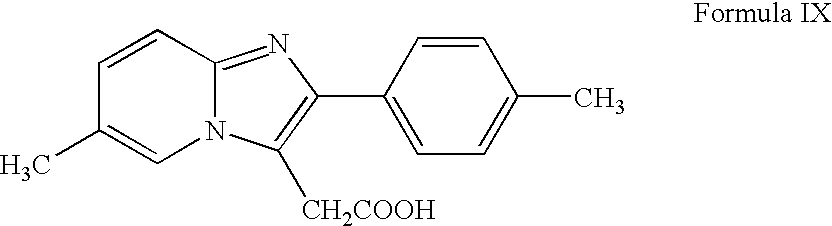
C1=CC2=NC(C3=CC=C(C)C=C3)=C([CH2COOH])N2C=C1C
